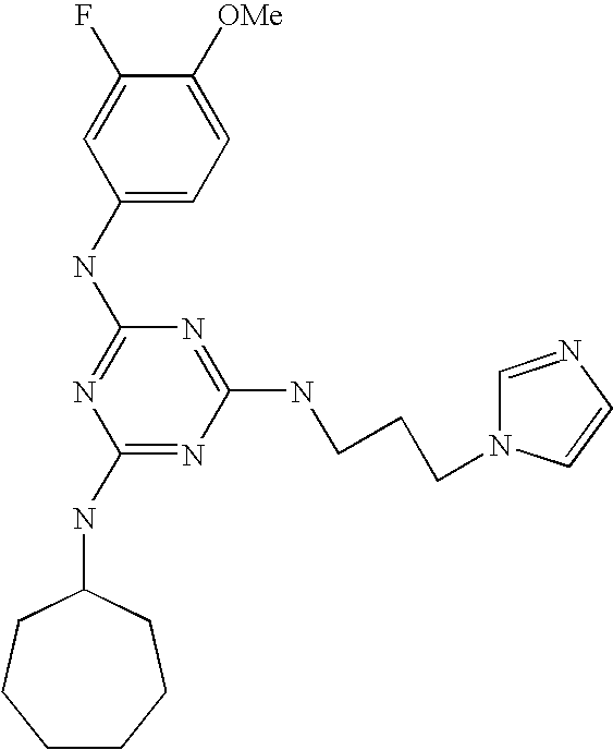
C1(NC2=NC(NC3CCCCCC3)=NC(NCCCN3C=NC=C3)=N2)=CC=C([OMe])C(F)=C1
